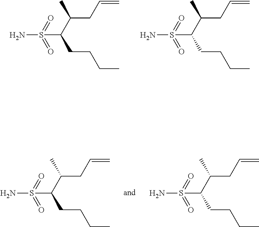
O=S(=O)(N)C(C(CC=C)C)CCCC.O=S(=O)(N)C(C(CC=C)C)CCCC.O=S(=O)(N)C(C(CC=C)C)CCCC.O=S(=O)(N)C(C(CC=C)C)CCCC
